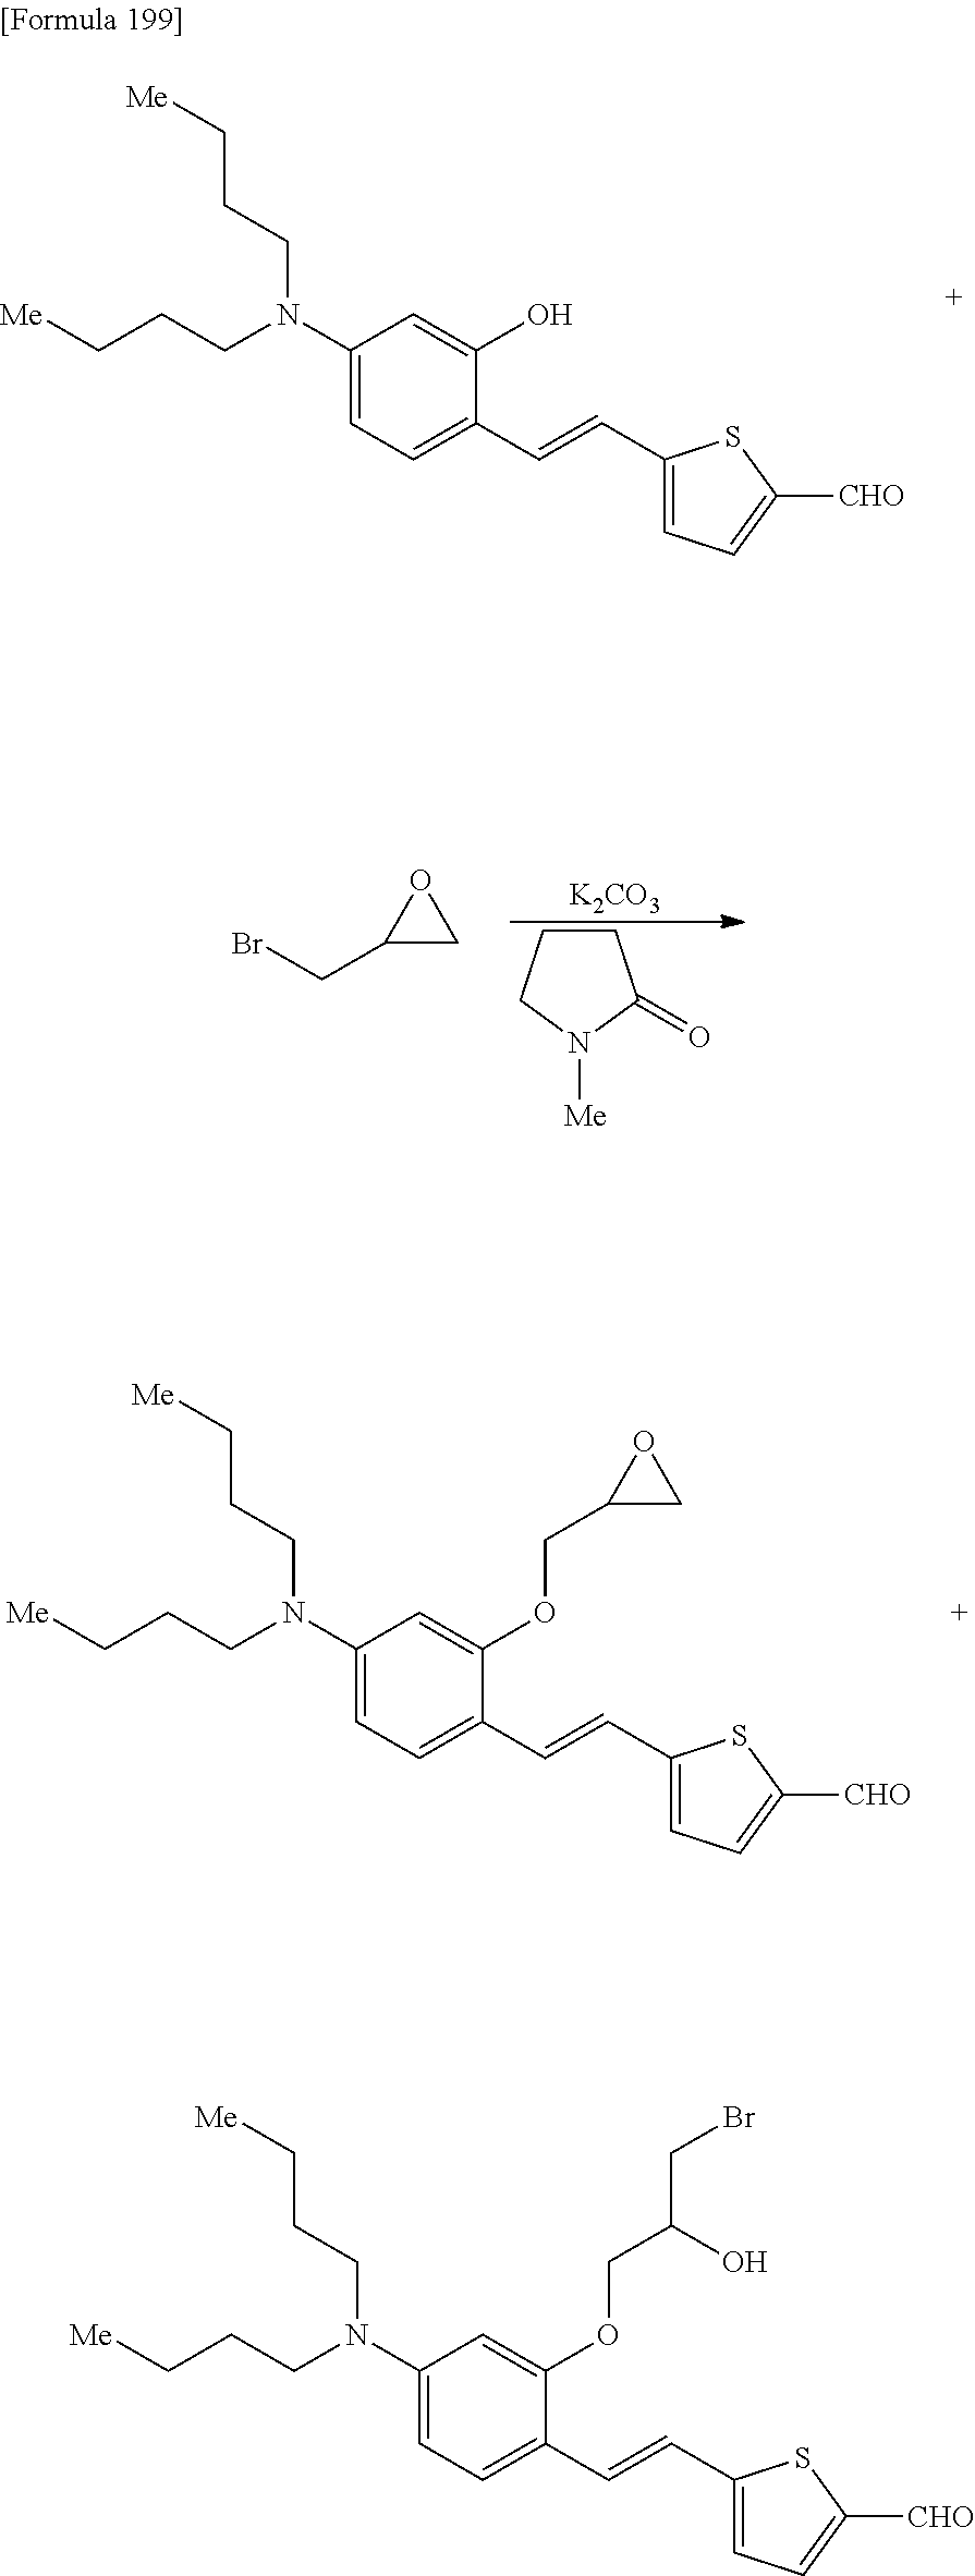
C1(N(CCC[Me])CCC[Me])=CC=C(C=CC2=CC=C([CHO])S2)C(O)=C1.[K2CO3].C1CCN([Me])C1=O.C1(CBr)CO1.C1(N(CCC[Me])CCC[Me])=CC=C(C=CC2=CC=C([CHO])S2)C(OCC2CO2)=C1.C1(N(CCC[Me])CCC[Me])=CC=C(C=CC2=CC=C([CHO])S2)C(OCC(CBr)O)=C1
